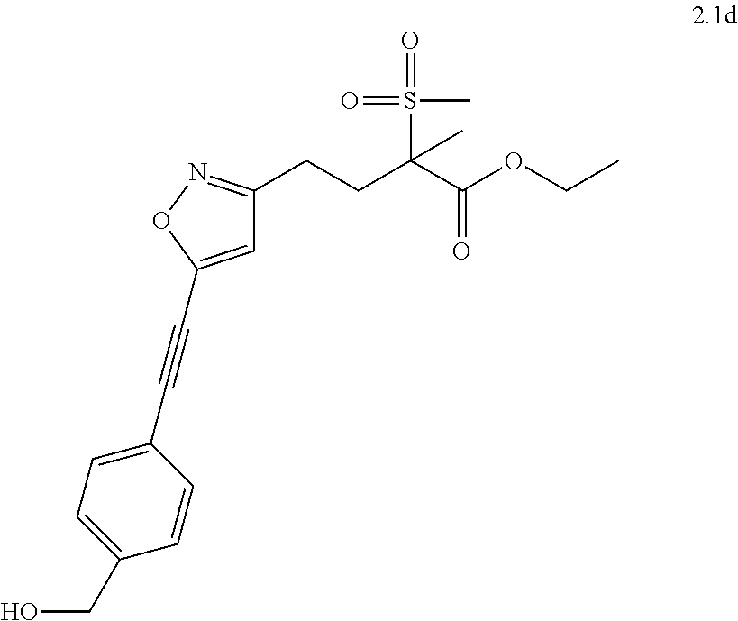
C1=C(C#CC2=CC=C(CO)C=C2)ON=C1CCC(C(OCC)=O)(S(=O)(C)=O)C
